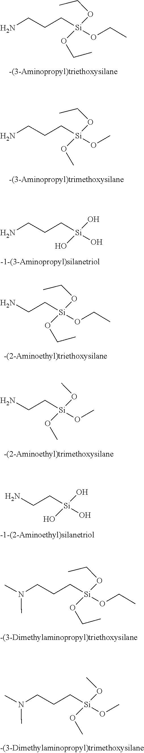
O(CC)[Si](OCC)(OCC)CCCN.O(C)[Si](OCC)(OC)CCCN.O[Si](O)(O)CCCN.O(CC)[Si](OCC)(OCC)CCN.O(C)[Si](OC)(OC)CCN.O[Si](O)(O)CCN.O(CC)[Si](OCC)(OCC)CCCN(C)C.O(C)[Si](OC)(OC)CCCN(C)C
